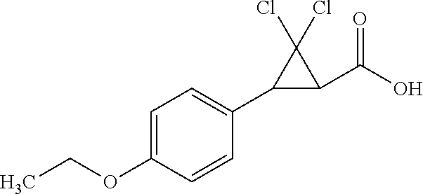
C1(C2=CC=C(OCC)C=C2)C(C(O)=O)C1(Cl)Cl
